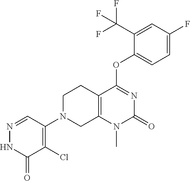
C12=C(N(C)C(=O)N=C1OC1=CC=C(F)C=C1C(F)(F)F)CN(C1=C(Cl)C(=O)NN=C1)CC2
